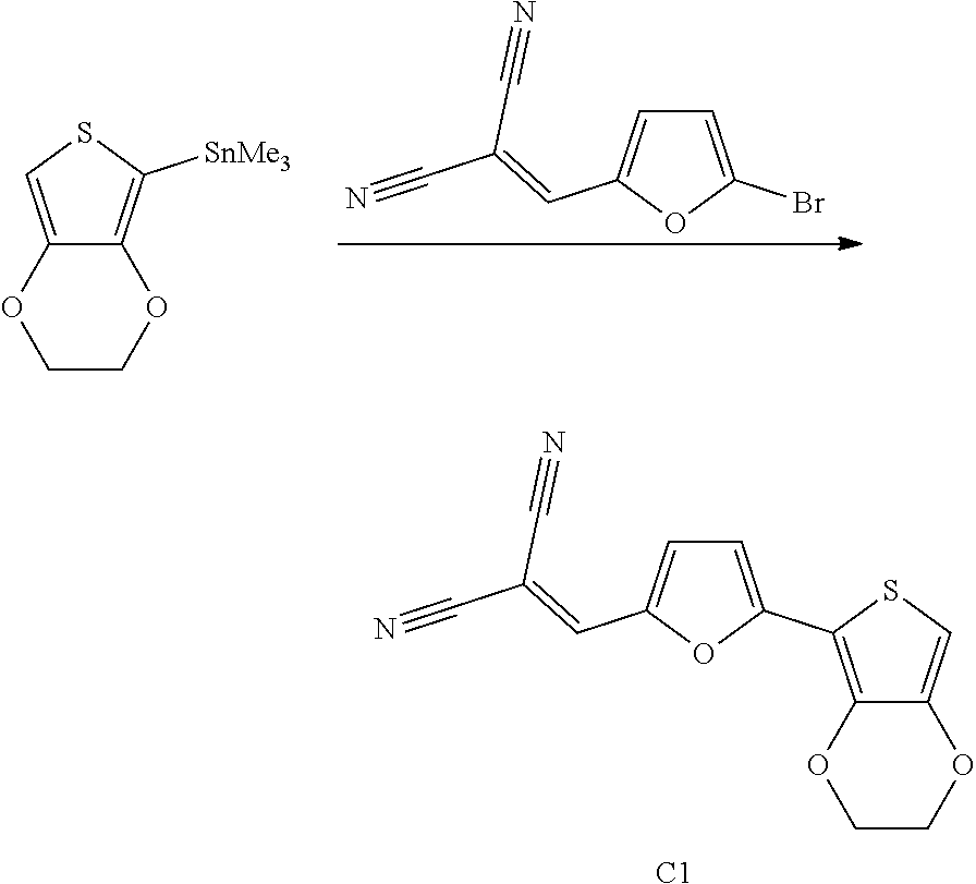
C1=C(Br)OC(C=C(C#N)C#N)=C1.C12=CSC([SnMe3])=C1OCCO2.C12=C(C3=CC=C(C=C(C#N)C#N)O3)SC=C1OCCO2.[C1]
